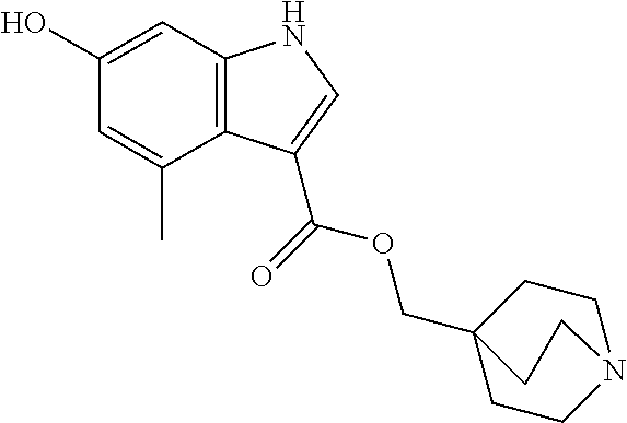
C12=C(C=C(O)C=C1C)NC=C2C(OCC12CCN(CC1)CC2)=O
